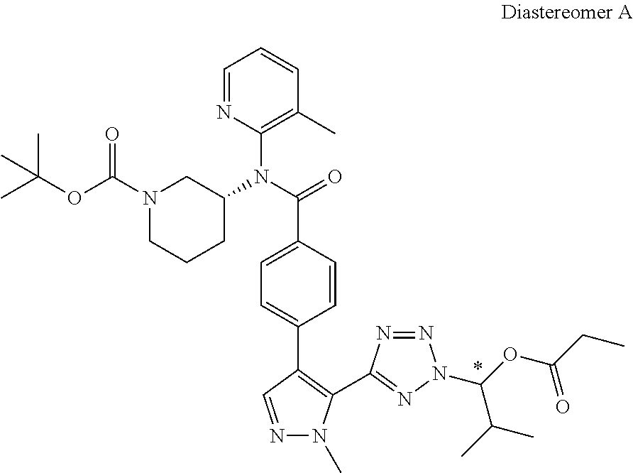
N1=CC(C2=CC=C(C(=O)N(C3=C(C)C=CC=N3)C3CN(C(=O)OC(C)(C)C)CCC3)C=C2)=C(C2=NN(C(OC(CC)=O)C(C)C)N=N2)N1C
